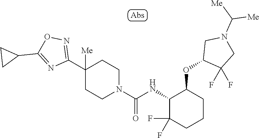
C1(C2([Me])CCN(C(=O)NC3C(F)(F)CCCC3OC3C(F)(F)CN(C([Me])[Me])C3)CC2)=NOC(C2CC2)=N1
